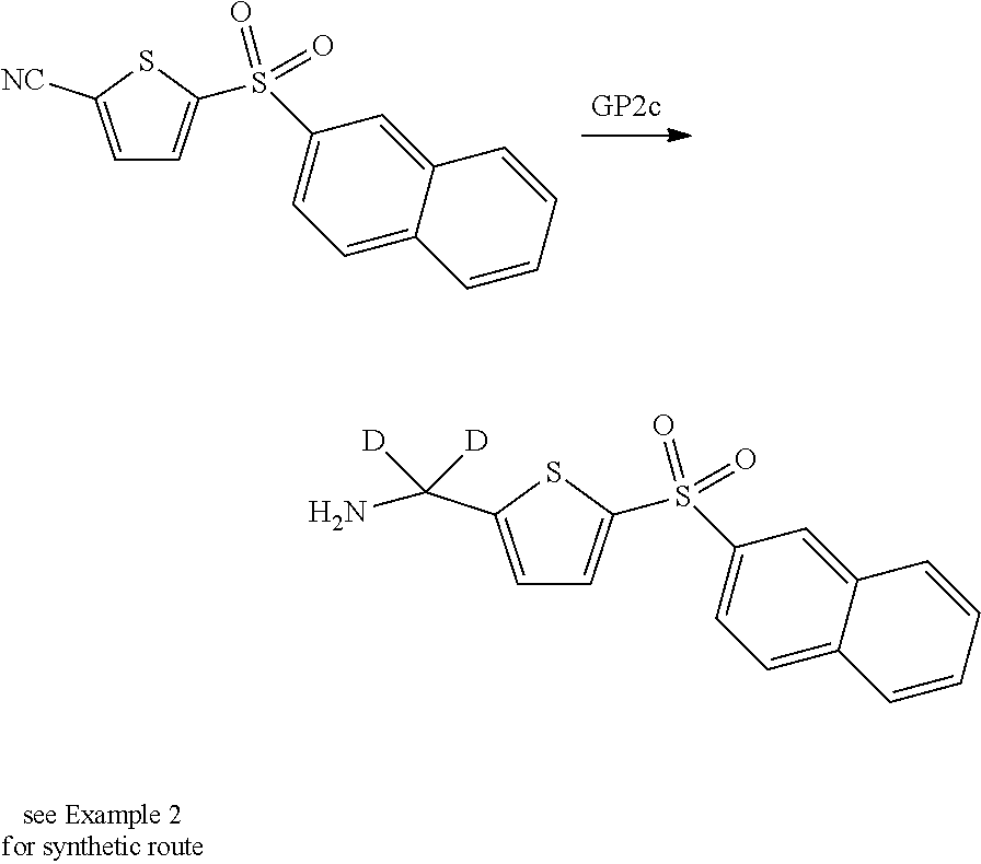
C1=C(C(N)([D])[D])SC(S(=O)(=O)C2=CC=C3C(=C2)C=CC=C3)=C1.C1=C([NC])SC(S(=O)(=O)C2=CC=C3C(=C2)C=CC=C3)=C1
